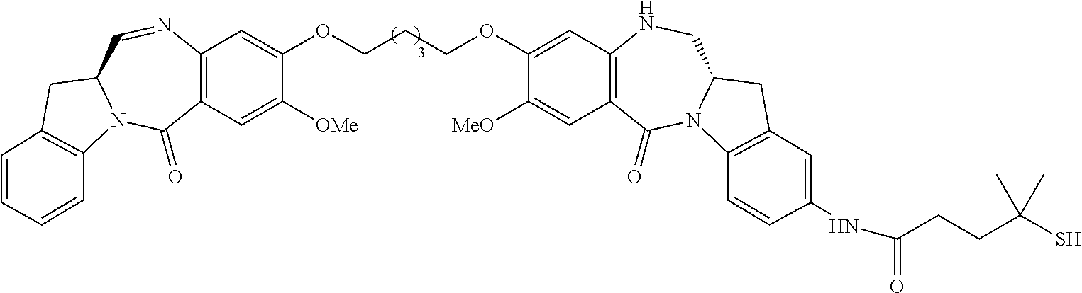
C12=C(C=C([OMe])C(OCCCOC3=CC4=C(C=C3[MeO])C(=O)N3C(CN4)CC4=C3C=CC(NC(=O)CCC(S)(C)C)=C4)=C1)C(=O)N1C(C=N2)CC2=C1C=CC=C2
